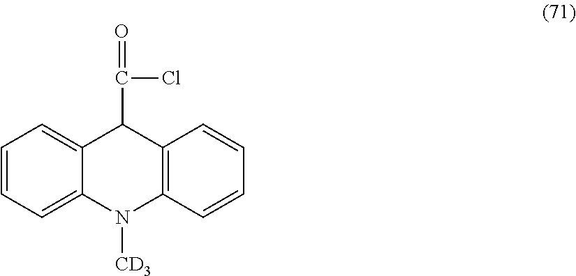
C1=CC=C2C(=C1)C(C(=O)Cl)C1=C(N2[CD3])C=CC=C1
